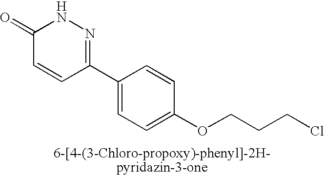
C1(C2=NNC(=O)C=C2)=CC=C(OCCCCl)C=C1
